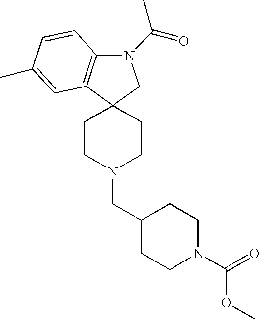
N1(C(=O)C)C2=C(C3(C1)CCN(CC1CCN(C(=O)OC)CC1)CC3)C=C(C)C=C2
